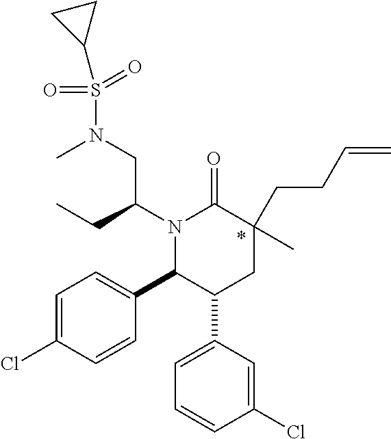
N1(C(CC)CN(S(C2CC2)(=O)=O)C)C(C2=CC=C(Cl)C=C2)C(C2=CC=CC(Cl)=C2)CC(CCC=C)(C)C1=O
